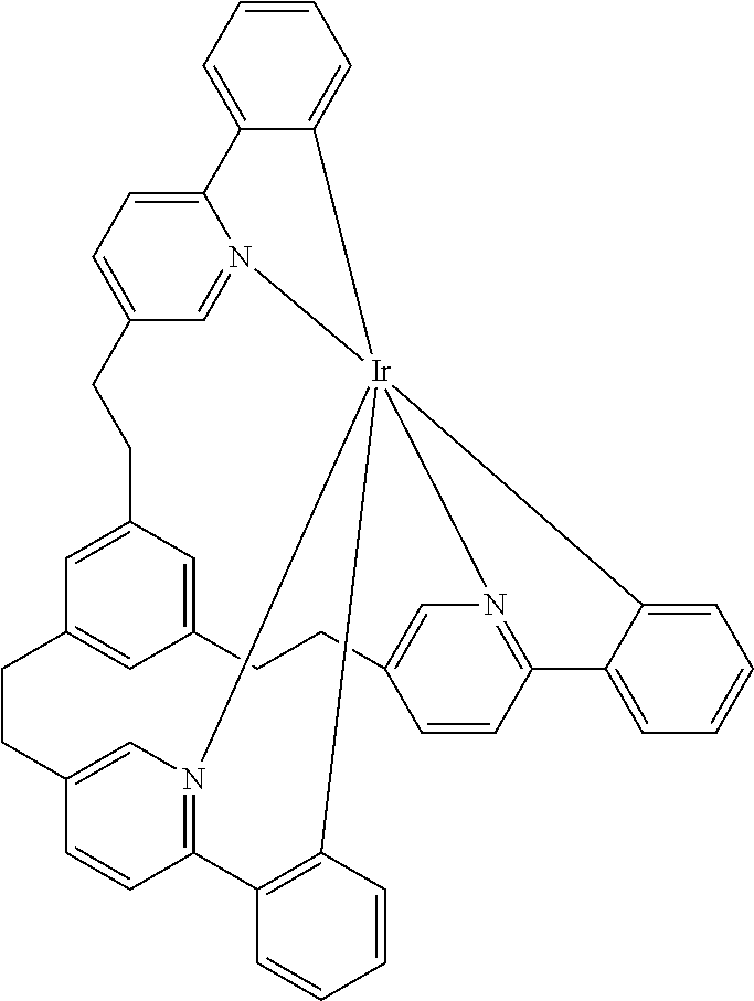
C1CC2=CN3=C(C=C2)C2=C(C=CC=C2)[Ir]3245N3=CC(=CC=C3C3=CC=CC=C32)CCC2=CC1=CC(=C2)CCC1=CN4=C(C=C1)C1=CC=CC=C15
